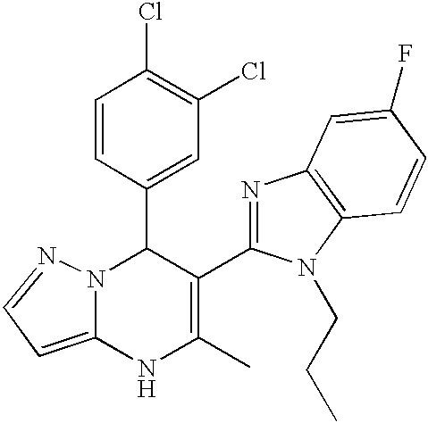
C1(C2N3C(=CC=N3)NC(C)=C2C2=NC3=C(N2CCC)C=CC(F)=C3)=CC(Cl)=C(Cl)C=C1
